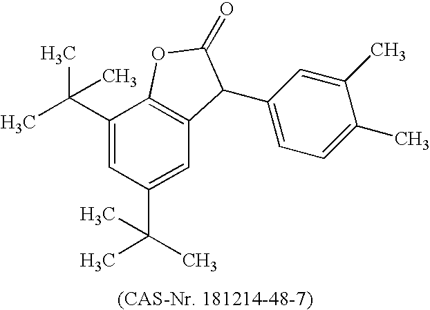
C1(C(C)(C)C)=CC(C(C)(C)C)=CC2=C1OC(=O)C2C1=CC=C(C)C(C)=C1
